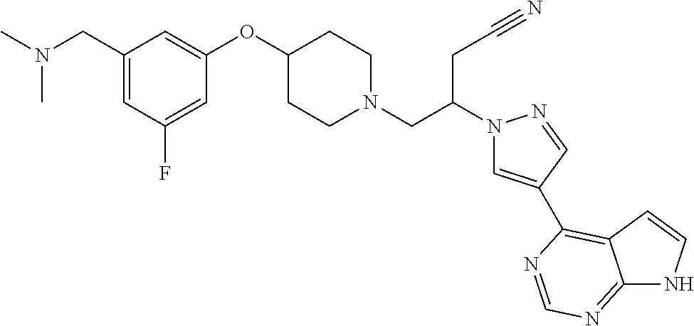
C12=NC=NC(C3=CN(C(CN4CCC(OC5=CC(CN(C)C)=CC(F)=C5)CC4)CC#N)N=C3)=C1C=CN2
